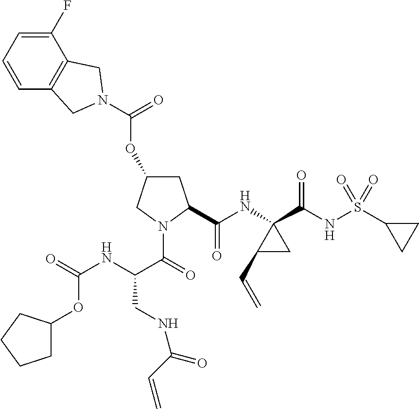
C1(F)=CC=CC2=C1CN(C(=O)OC1CC(C(=O)NC3(C(NS(C4CC4)(=O)=O)=O)C(C=C)C3)N(C(=O)C(CNC(=O)C=C)NC(=O)OC3CCCC3)C1)C2
